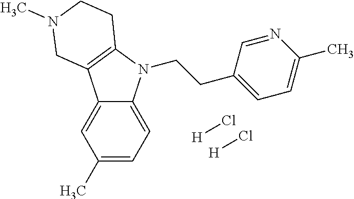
C12=CC(C)=CC=C1N(CCC1=CC=C(C)N=C1)C1=C2CN(C)CC1.[H]Cl.[H]Cl
